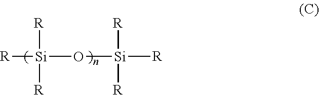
[R][Si]([R])(O[Si]([R])([R])[R])[R]
